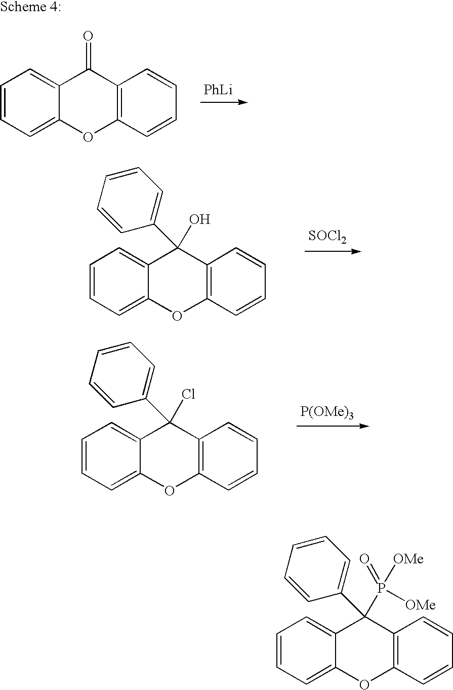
C1=CC=C2C(=C1)C(C1=CC=CC=C1)(O)C1=C(O2)C=CC=C1.[SOCl2].C1=CC=C2C(=C1)C(C1=CC=CC=C1)(Cl)C1=C(O2)C=CC=C1.[P(OMe)3].C1=CC=C2C(=C1)C(=O)C1=C(O2)C=CC=C1.[PhLi].C1=CC=C2C(=C1)C(C1=CC=CC=C1)(P(=O)([OMe])[OMe])C1=C(O2)C=CC=C1
